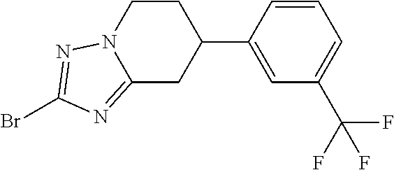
C1CN2C(=NC(Br)=N2)CC1C1=CC(C(F)(F)F)=CC=C1
